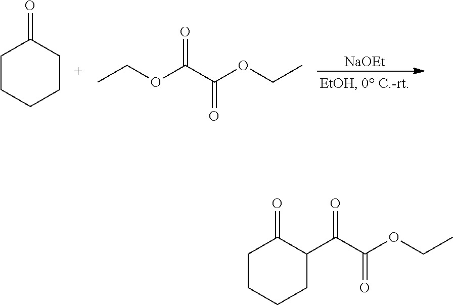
[NaOEt].C1CCCCC1=O.CCOC(C(OCC)=O)=O.C1CCCC(C(C(OCC)=O)=O)C1=O
